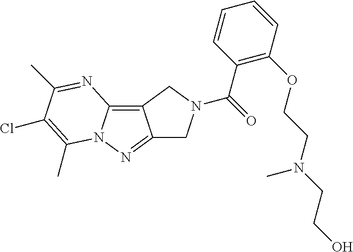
C12=C3N(N=C1CN(C(C1=C(OCCN(CCO)C)C=CC=C1)=O)C2)C(C)=C(Cl)C(C)=N3
